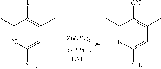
C1(C)=NC(N)=CC(C)=C1I.C1(C)=NC(N)=CC(C)=C1[CN].[Zn(CN)2]
